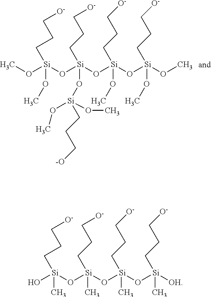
O([Si](O[Si](O[Si](O[Si](OC)(OC)CCC[O-])(OC)CCC[O-])(O[Si](OC)(OC)CCC[-O])CCC[O-])(OC)CCC[O-])C.O[Si](O[Si](O[Si](O[Si]([OH])(C)CCC[O-])(C)CCC[O-])(C)CCC[O-])(C)CCC[O-]
